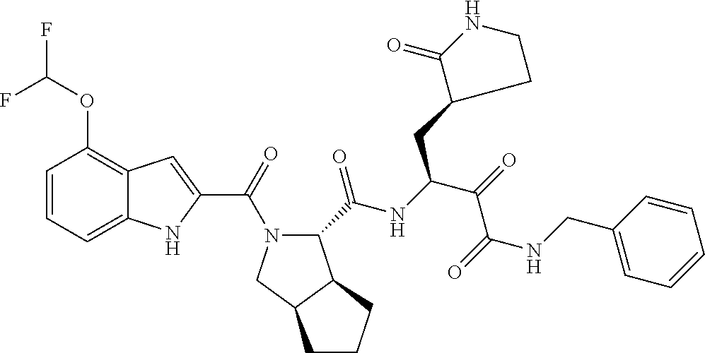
C1=CC=C2C(=C1OC(F)F)C=C(C(=O)N1C(C(=O)NC(C(=O)C(=O)NCC3=CC=CC=C3)CC3CCNC3=O)C3C(C1)CCC3)N2
